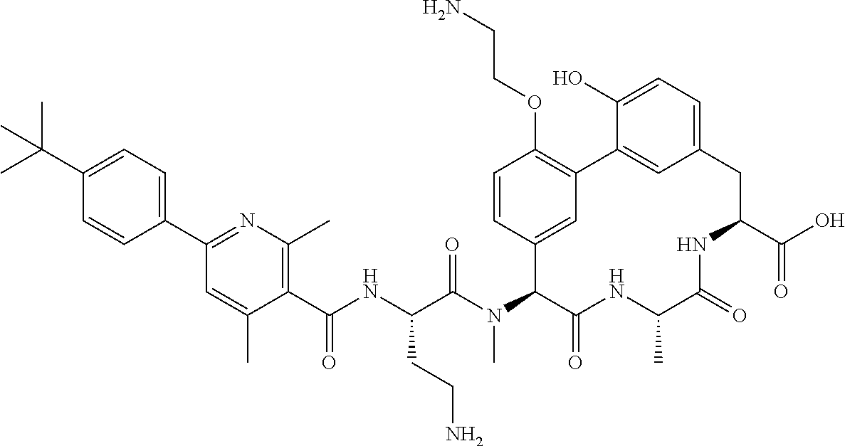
C1(C(C)(C)C)=CC=C(C2=NC(C)=C(C(NC(C(N(C3C(=O)NC(C)C(=O)NC(C(O)=O)CC4=CC=C(O)C(=C4)C4=C(OCCN)C=CC3=C4)C)=O)CCN)=O)C(C)=C2)C=C1
